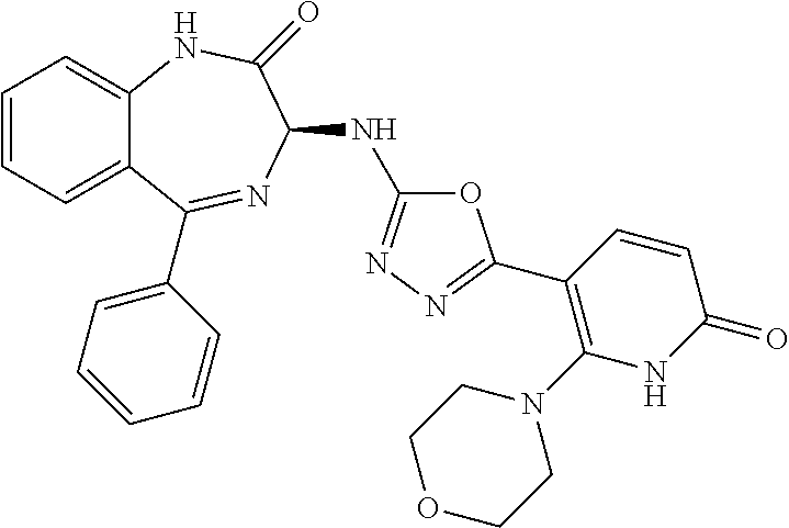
C1=CC=C2C(=C1)NC(=O)C(NC1=NN=C(C3=C(N4CCOCC4)NC(=O)C=C3)O1)N=C2C1=CC=CC=C1
